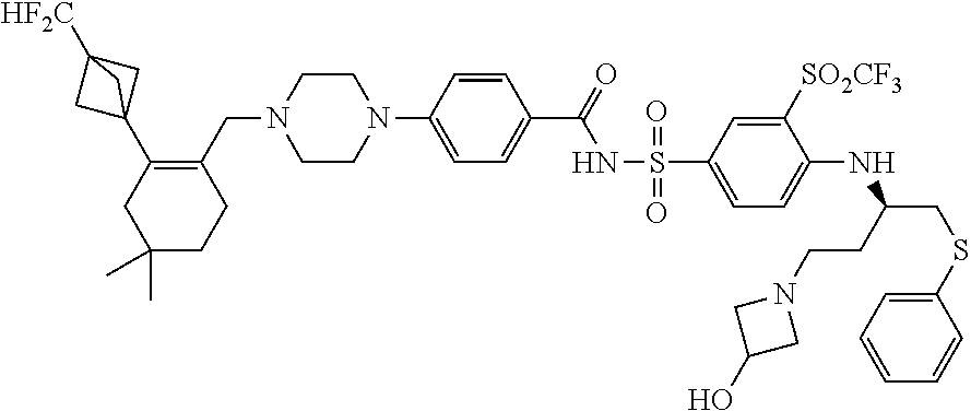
C1=CC=CC(SCC(NC2=CC=C(S(=O)(NC(C3=CC=C(N4CCN(CC5=C(C67CC([HF2C])(C6)C7)CC(C)(C)CC5)CC4)C=C3)=O)=O)C=C2[SO2CF3])CCN2CC(O)C2)=C1
